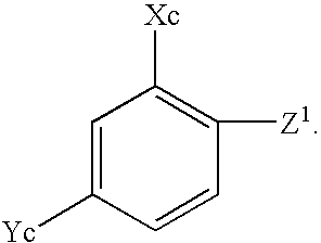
C1=C([Yc])C=CC([Z1])=C1[Xc]
